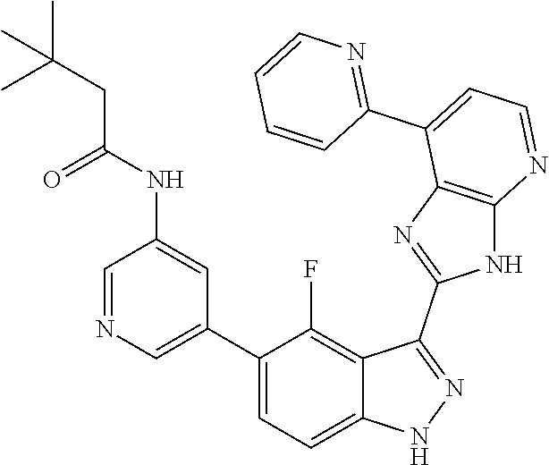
C1=NC=C(C2=CC=C3C(=C2F)C(C2=NC4=C(N2)N=CC=C4C2=NC=CC=C2)=NN3)C=C1NC(CC(C)(C)C)=O
